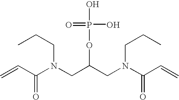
C=CC(N(CCC)CC(CN(CCC)C(C=C)=O)OP(=O)(O)O)=O
